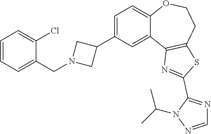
C1=NN(C(C)C)C(C2=NC3=C(CCOC4=CC=C(C5CN(CC6=CC=CC=C6Cl)C5)C=C43)S2)=N1
